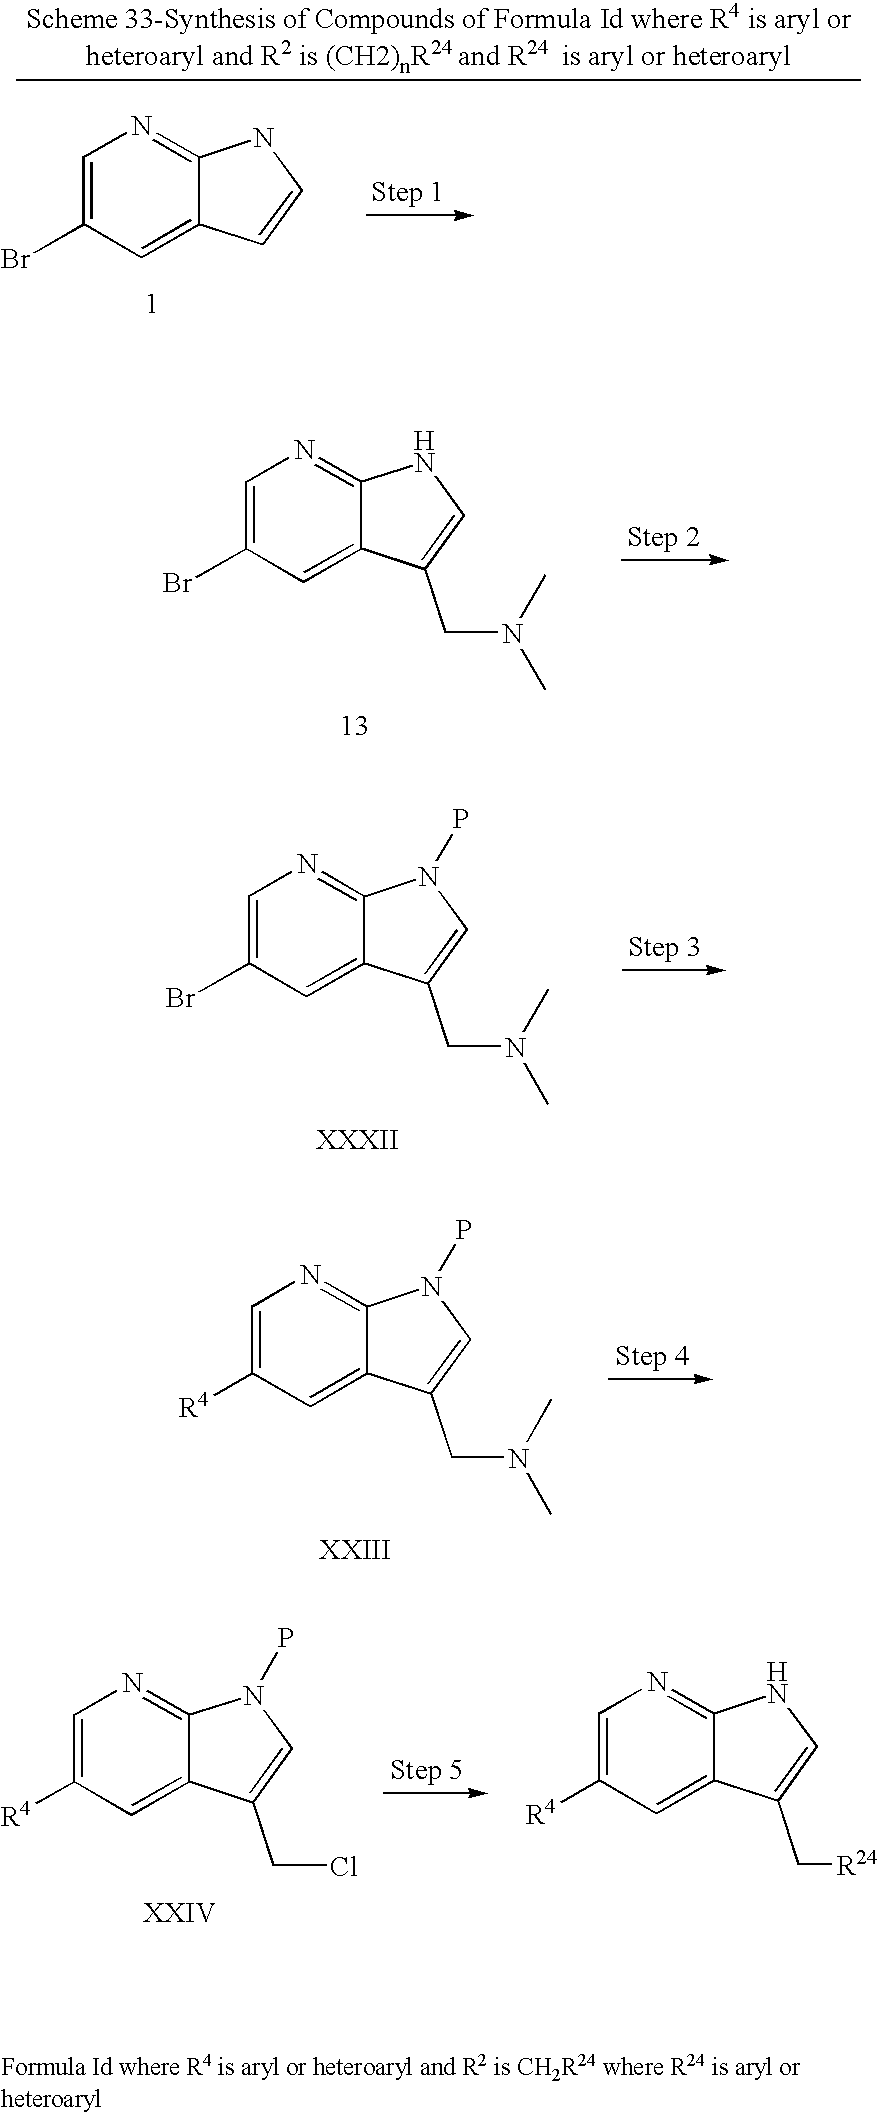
C1=C(Br)C=C2C(=N1)NC=C2.C1=C(Br)C=C2C(=N1)NC=C2CN(C)C.C1=C(Br)C=C2C(=N1)N(P)C=C2CN(C)C.C1=C([R4])C=C2C(=N1)N(P)C=C2CN(C)C.C1=C([R4])C=C2C(=N1)NC=C2C[R24].C1=C([R4])C=C2C(=N1)N(P)C=C2CCl
